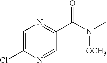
C1=C(Cl)N=CC(C(N([OCH3])C)=O)=N1
